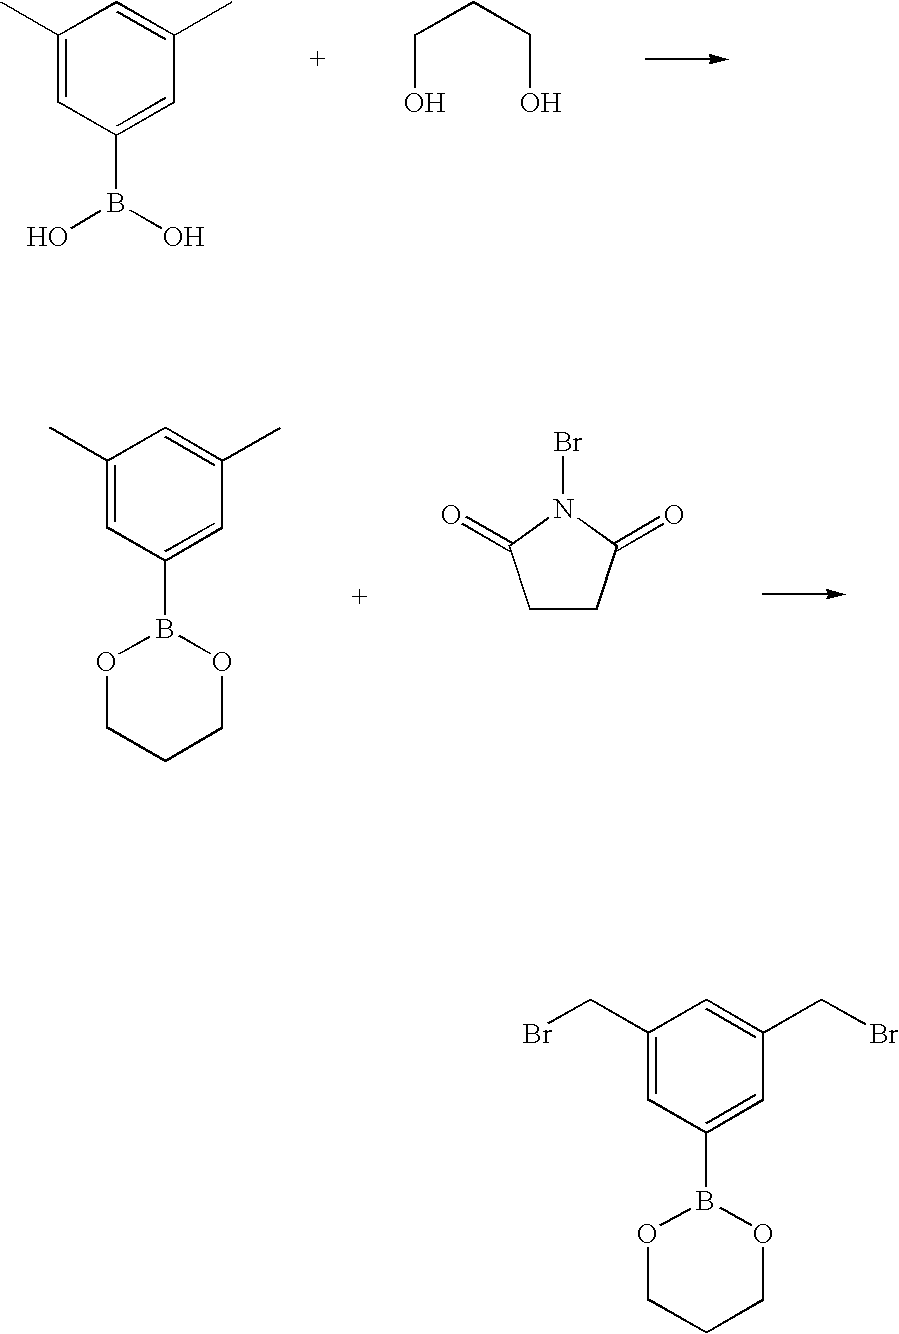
C1(C)=CC(B(O)O)=CC(C)=C1.C(O)CCO.C1(C)=CC(B2OCCCO2)=CC(C)=C1.C1CC(=O)N(Br)C1=O.C1(CBr)=CC(B2OCCCO2)=CC(CBr)=C1
